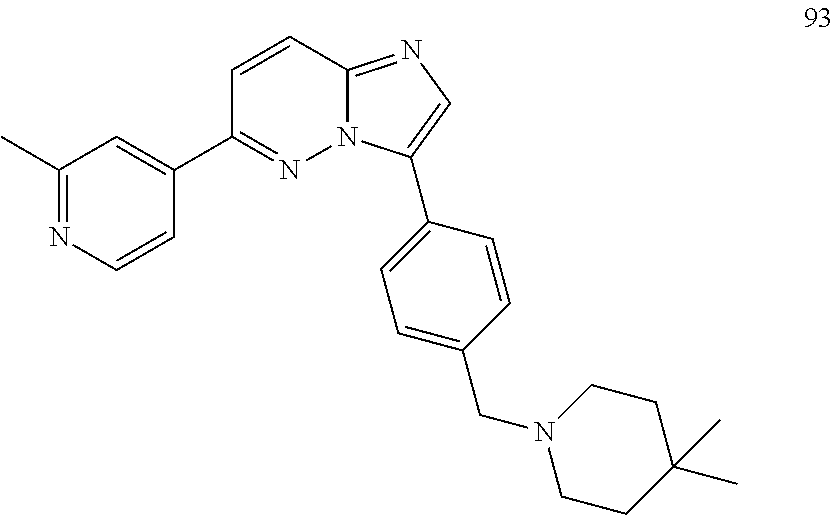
C1(C2=NN3C(=NC=C3C3=CC=C(CN4CCC(C)(C)CC4)C=C3)C=C2)=CC(C)=NC=C1
